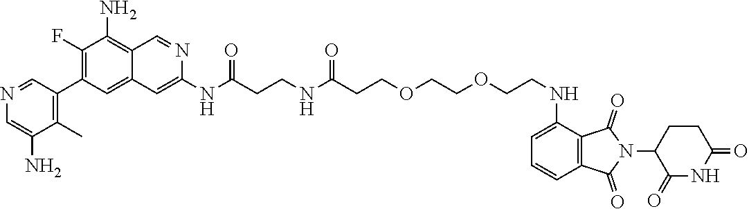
N(C(CCNC(CCOCCOCCNC1=CC=CC2=C1C(=O)N(C1CCC(=O)NC1=O)C2=O)=O)=O)C1=CC2=CC(C3=C(C)C(N)=CN=C3)=C(F)C(N)=C2C=N1
